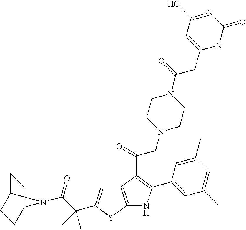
C1C2CCC(C1)N2C(C(C)(C)C1=CC2=C(S1)NC(C1=CC(C)=CC(C)=C1)=C2C(CN1CCN(C(CC2=CC(O)=NC(=O)N2)=O)CC1)=O)=O
